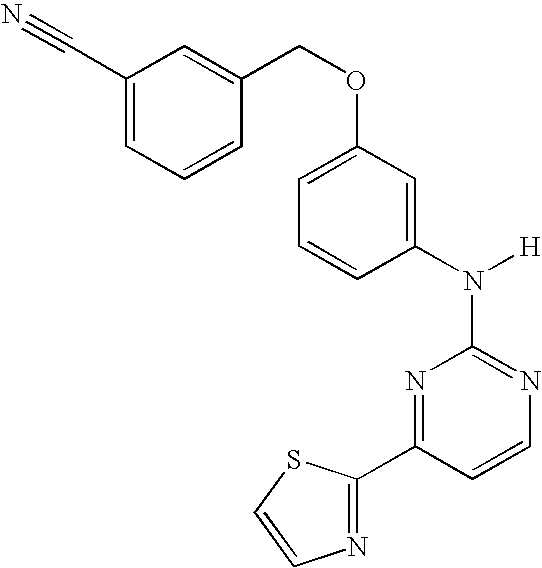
N1=C(N([H])C2=CC(OCC3=CC(C#N)=CC=C3)=CC=C2)N=C(C2=NC=CS2)C=C1
